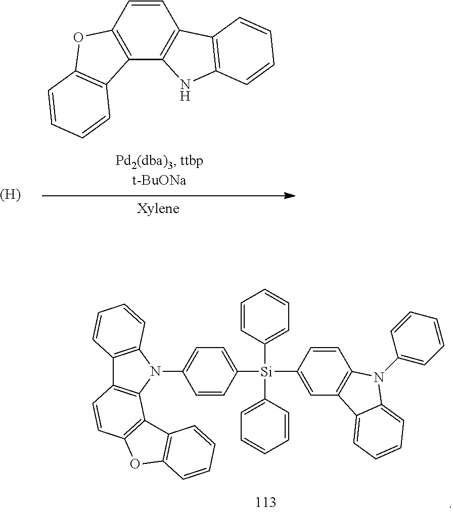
[(H)].C12=C(C3=C(C=C1)C1=C(N3)C=CC=C1)C1=C(O2)C=CC=C1.C1([Si](C2=CC=CC=C2)(C2=CC=CC=C2)C2=CC3=C(C=C2)N(C2=CC=CC=C2)C2=CC=CC=C32)=CC=C(N2C3=C(C4=C2C2=C(C=C4)OC4=C2C=CC=C4)C=CC=C3)C=C1
